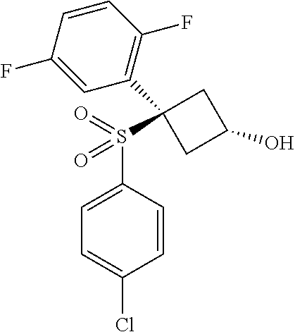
C1=CC(S(=O)(=O)C2(C3=C(F)C=CC(F)=C3)CC(O)C2)=CC=C1Cl
